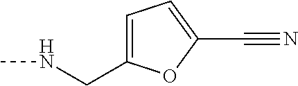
C1=C(CNC)OC(C#N)=C1
